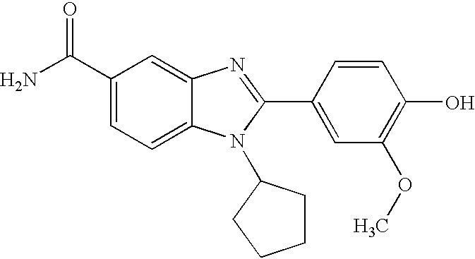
C1(C(N)=O)=CC=C2C(=C1)N=C(C1=CC(OC)=C(O)C=C1)N2C1CCCC1
